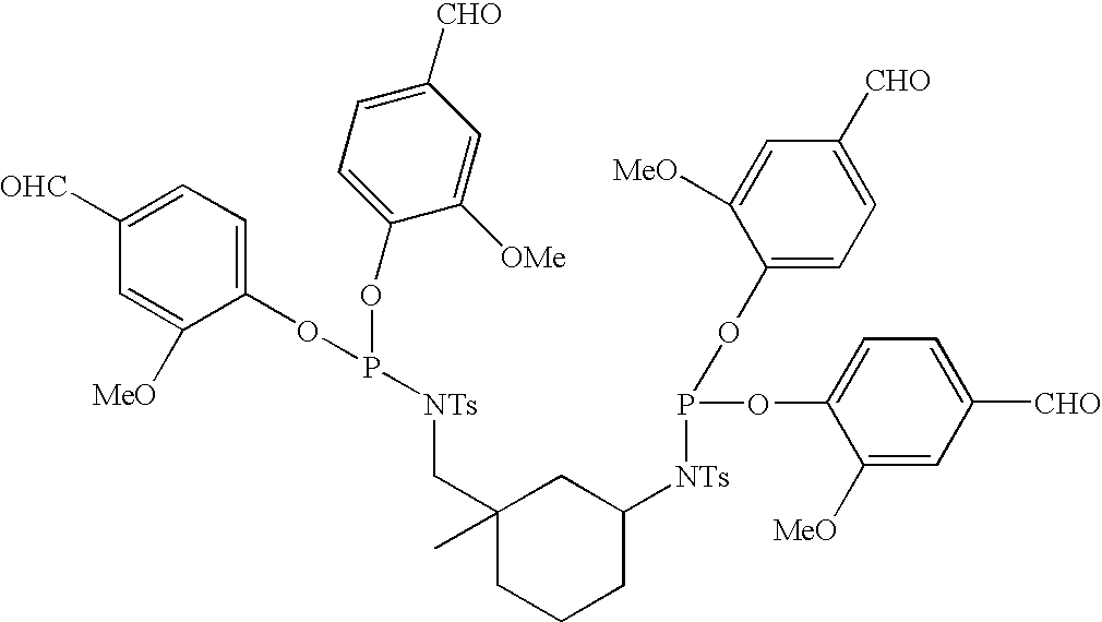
C1([OHC])=CC=C(OP(OC2=CC=C([CHO])C=C2[OMe])[NTs]CC2(C)CCCC([NTs]P(OC3=CC=C([CHO])C=C3[MeO])OC3=CC=C([CHO])C=C3[MeO])C2)C([MeO])=C1
